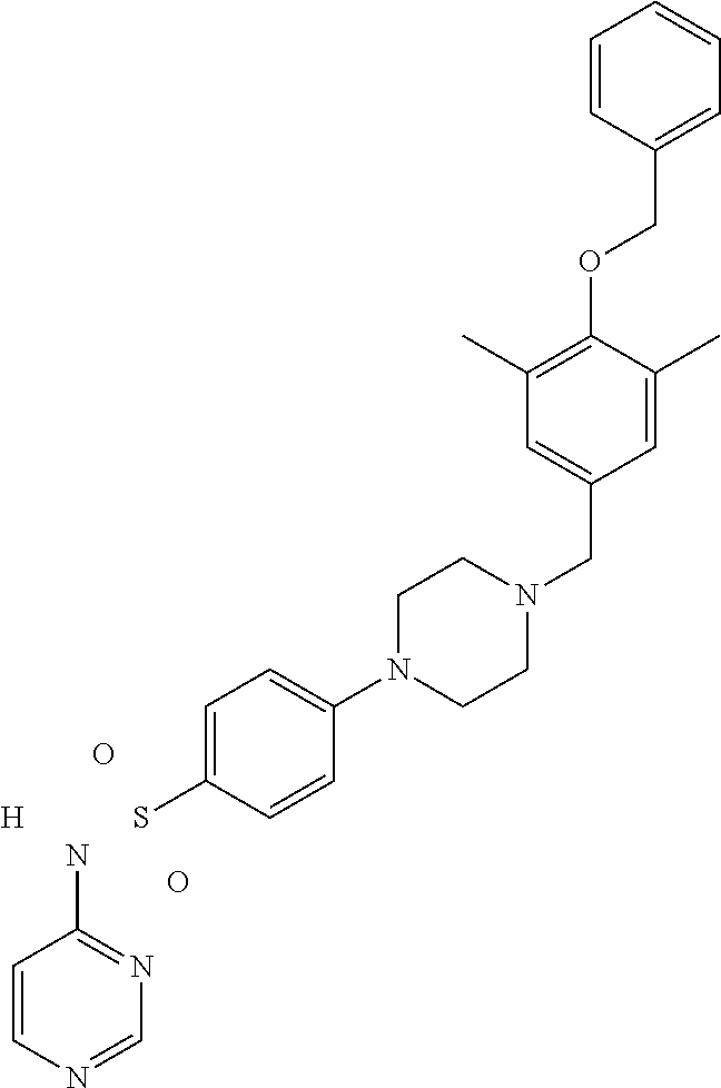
C1=CN=CN=C1N.O.O.[H].SC1=CC=C(N2CCN(CC3=CC(C)=C(OCC4=CC=CC=C4)C(C)=C3)CC2)C=C1
